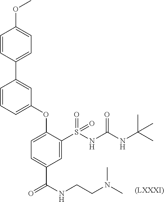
C1(OC)=CC=C(C2=CC(OC3=CC=C(C(=O)NCCN(C)C)C=C3S(NC(NC(C)(C)C)=O)(=O)=O)=CC=C2)C=C1.[(LXXXI)]
